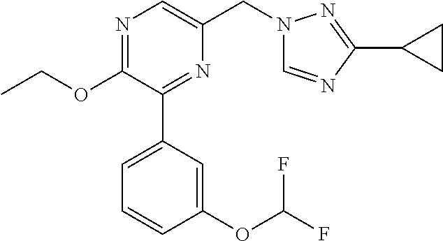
N1=C(OCC)C(C2=CC=CC(OC(F)F)=C2)=NC(CN2C=NC(C3CC3)=N2)=C1
